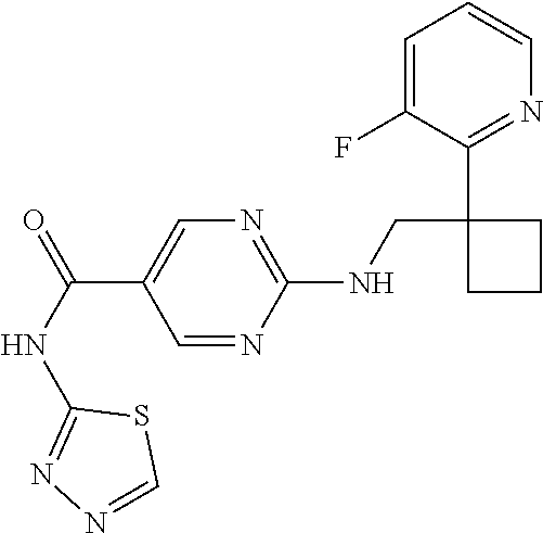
C1=C(F)C(C2(CNC3=NC=C(C(NC4=NN=CS4)=O)C=N3)CCC2)=NC=C1
